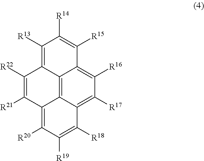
C12=C3C4=C([R17])C([R16])=C1C([R15])=C([R14])C([R13])=C2C([R22])=C([R21])C3=C([R20])C([R19])=C4[R18]
